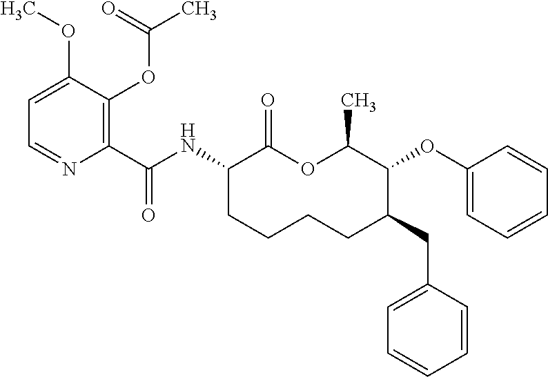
C1=C(OC)C(OC(C)=O)=C(C(NC2C(=O)OC(C)C(OC3=CC=CC=C3)C(CC3=CC=CC=C3)CCCC2)=O)N=C1
